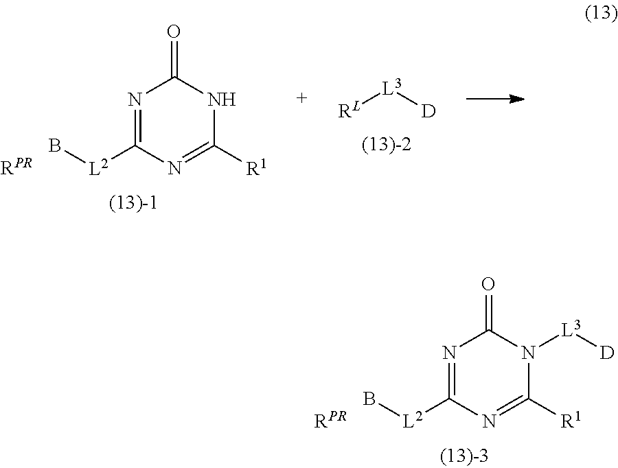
N1=C([L2]B)N=C([R1])N([L3][D])C1=O.[RPR].N1=C([L2]B)N=C([R1])NC1=O.[RPR].[RL][L3][D]
